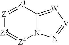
[Z]1=[Z1]C2=[W][V]=NN2[Z4]=[Z3]1
